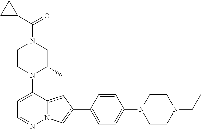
N1(C2=CC=NN3C2=CC(C2=CC=C(N4CCN(CC)CC4)C=C2)=C3)C(C)CN(C(C2CC2)=O)CC1
